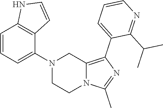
N1(C2=CC=CC3=C2C=CN3)CCN2C(=C(C3=CC=CN=C3C(C)C)N=C2C)C1
